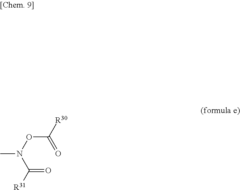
CN(OC([R30])=O)C([R31])=O
